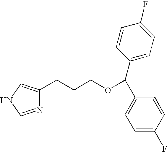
N1=CNC=C1CCCOC(C1=CC=C(F)C=C1)C1=CC=C(F)C=C1
